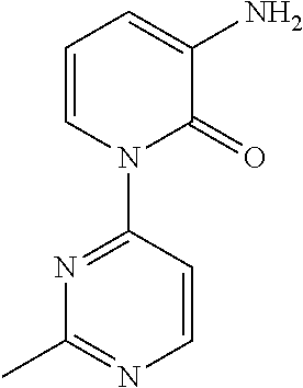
C1=CN(C2=NC(C)=NC=C2)C(=O)C(N)=C1
